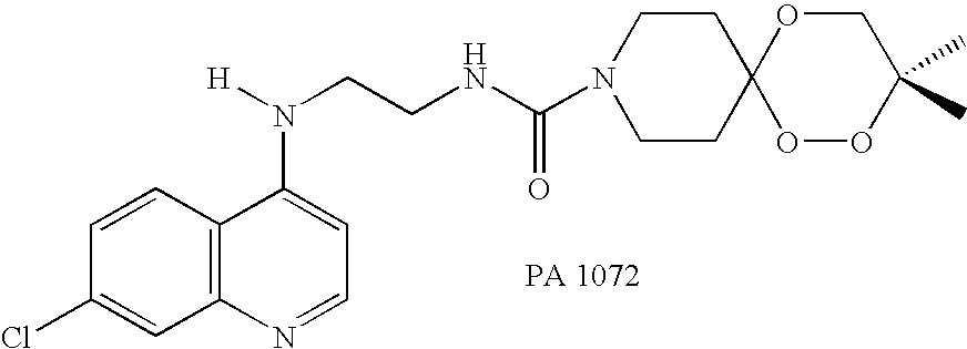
C1=CC2=C(C=C1Cl)N=CC=C2N(CCNC(N1CCC2(CC1)OOC(C)(C)CO2)=O)[H]
